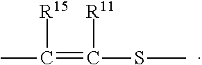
CC([R15])=C(SC)[R11]
